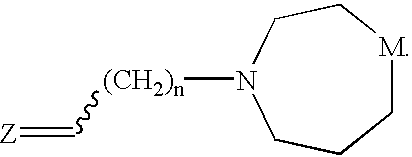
[(CH2)n](C=[Z])N1CC[M]CCC1
